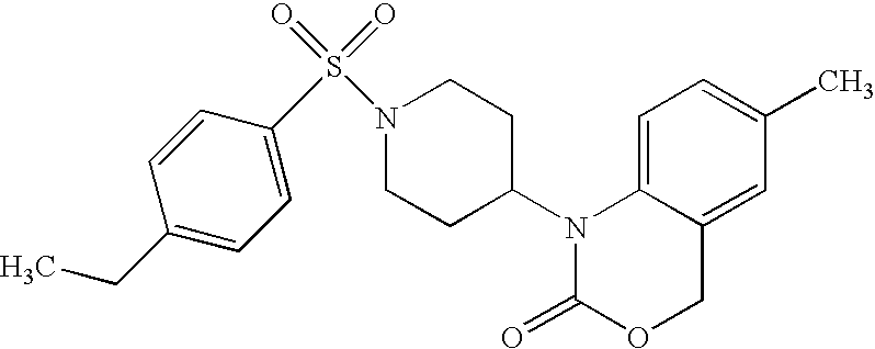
C1=C2C(=CC(C)=C1)COC(=O)N2C1CCN(S(=O)(=O)C2=CC=C(CC)C=C2)CC1
